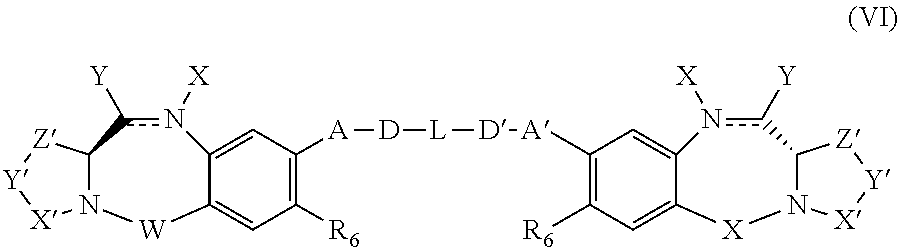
C1([A][D][L][D][A]C2=C([R6])C=C3C(=C2)n([X])c([Y])C2N([X][Y][Z]2)[W]3)=C([R6])C=C2C(=C1)n([X])c([Y])C1N([X][Y][Z]1)[X]2
